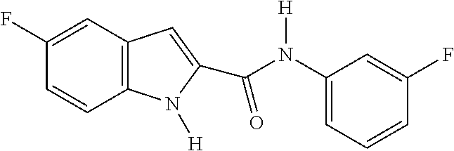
C1(F)=CC2=C(C=C1)N([H])C(C(N(C1=CC=CC(F)=C1)[H])=O)=C2
